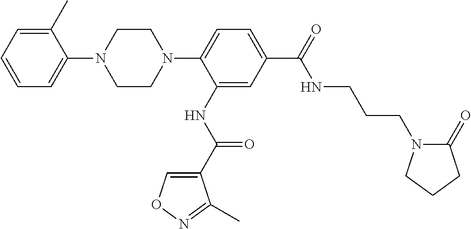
C1CN(C2=CC=C(C(=O)NCCCN3C(=O)CCC3)C=C2NC(C2=CON=C2C)=O)CCN1C1=CC=CC=C1C
